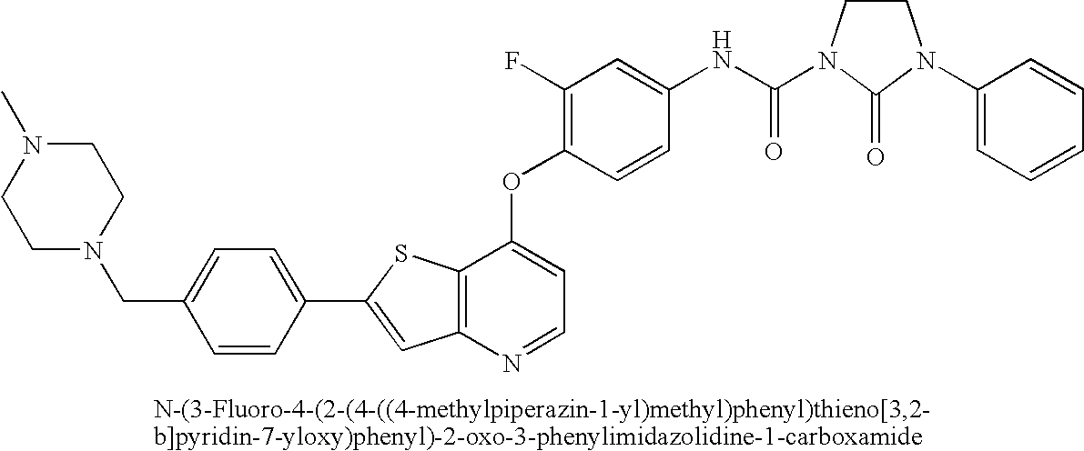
C12=C(N=CC=C1OC1=C(F)C=C(NC(=O)N3CCN(C4=CC=CC=C4)C3=O)C=C1)C=C(C1=CC=C(CN3CCN(C)CC3)C=C1)S2
